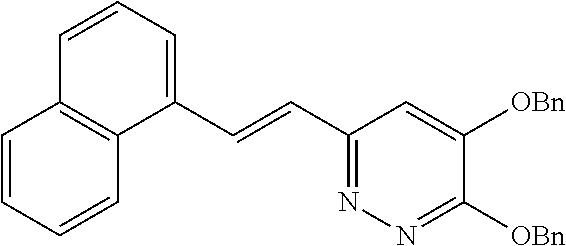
C(=CC1=NN=C([OBn])C([OBn])=C1)C1=CC=CC2=C1C=CC=C2
